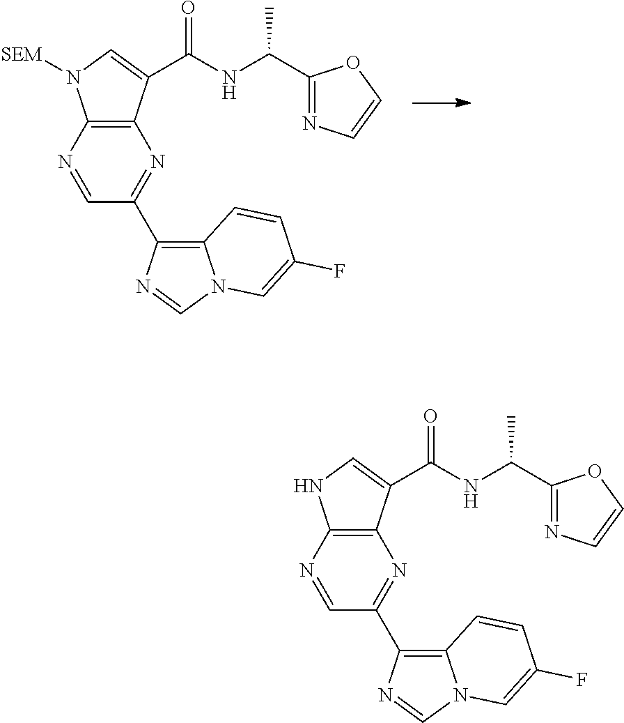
C12=C(C(C(NC(C3=NC=CO3)C)=O)=CN1[SEM])N=C(C1=C3N(C=N1)C=C(F)C=C3)C=N2.C12=C(C(C(NC(C3=NC=CO3)C)=O)=CN1)N=C(C1=C3N(C=N1)C=C(F)C=C3)C=N2
